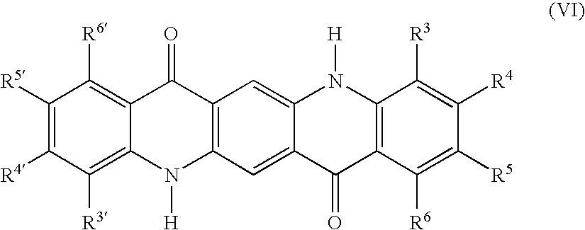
C12=C(C=C3C(=C1)N([H])C1=C(C3=O)C([R6])=C([R5])C([R4])=C1[R3])N([H])C1=C([R3])C([R4])=C([R5])C([R6])=C1C2=O
